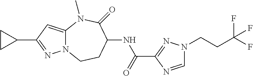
C12=CC(C3CC3)=NN1CCC(NC(C1=NN(CCC(F)(F)F)C=N1)=O)C(=O)N2C
